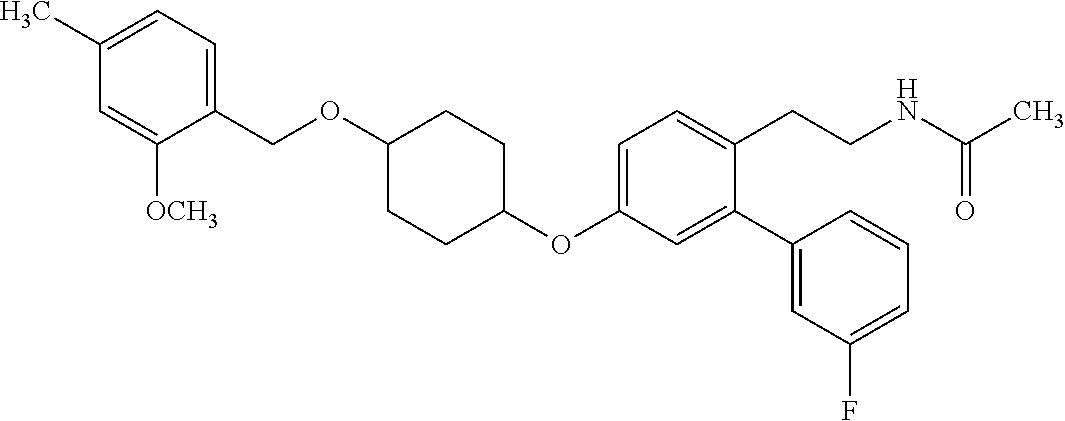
C1=C(OC2CCC(OCC3=CC=C(C)C=C3[OCH3])CC2)C=C(C2=CC(F)=CC=C2)C(CCNC(C)=O)=C1
